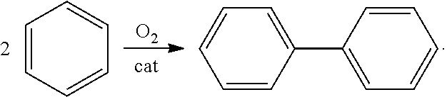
C1=CC=CC=C1.C1=CC(C2=CC=CC=C2)=CC=C1.[O2]
